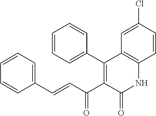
C1=CC=C(C2=C(C(C=CC3=CC=CC=C3)=O)C(=O)NC3=C2C=C(Cl)C=C3)C=C1
